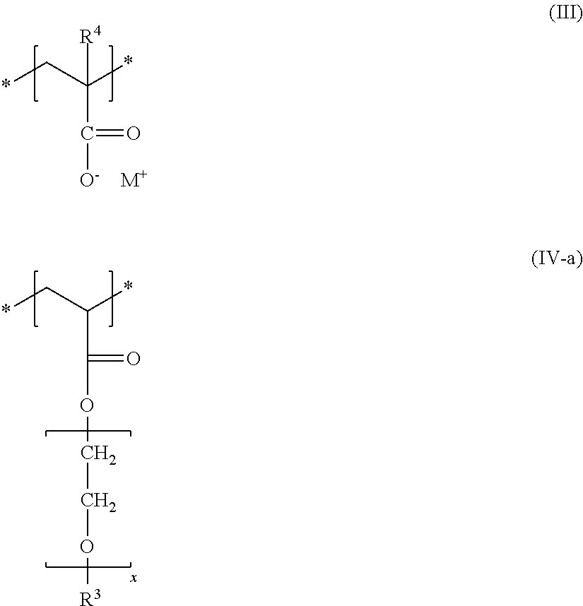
C(C([O-])=O)(C*)(*)[R4].[M+].C(C(OCCO[R3])=O)(C*)*
